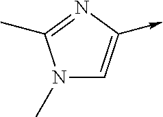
N1(C)C=C(->C)N=C1C
